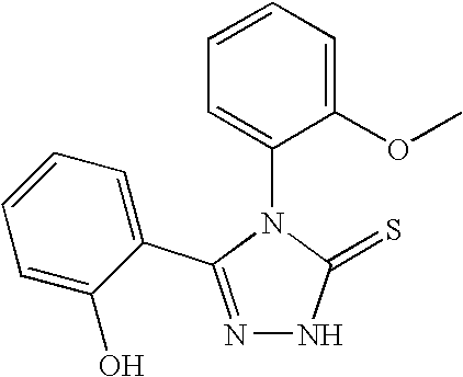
N1=C(C2=CC=CC=C2O)N(C2=CC=CC=C2OC)C(=S)N1
